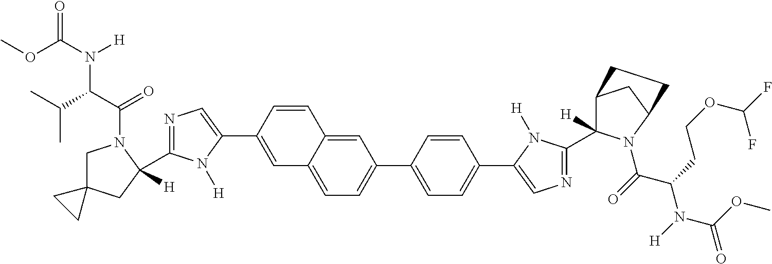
COC(=O)N(C(C(C)C)C(=O)N1CC2(CC1(C1=NC=C(C3=CC4=CC=C(C5=CC=C(C6=CN=C(C7([H])C8CC(N7C(C(N(C(=O)OC)[H])CCOC(F)F)=O)CC8)N6[H])C=C5)C=C4C=C3)N1[H])[H])CC2)[H]
